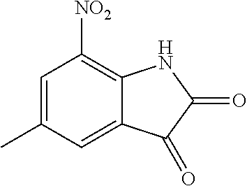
C1=C(C)C=C2C(=C1[NO2])NC(=O)C2=O
